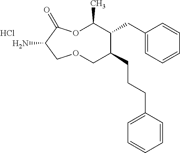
Cl.NC1C(=O)OC(C)C(CC2=CC=CC=C2)C(CCCC2=CC=CC=C2)COC1
